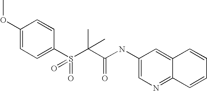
C1(OC)=CC=C(S(=O)(C(C)(C(=O)NC2=CN=C3C(=C2)C=CC=C3)C)=O)C=C1
